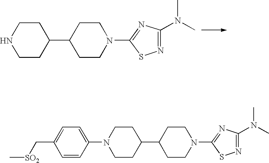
C1CC(C2CCN(C3=NC(N(C)C)=NS3)CC2)CCN1.C1CC(C2CCN(C3=NC(N(C)C)=NS3)CC2)CCN1C1=CC=C(C[SO2]C)C=C1
